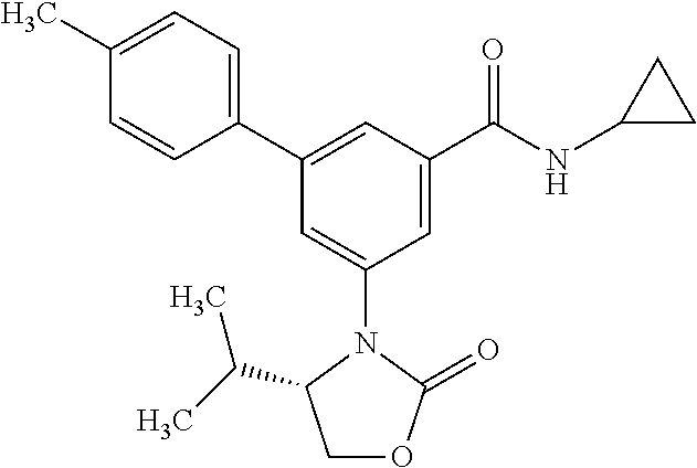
C1(C)=CC=C(C2=CC(C(NC3CC3)=O)=CC(N3C(C(C)C)COC3=O)=C2)C=C1
